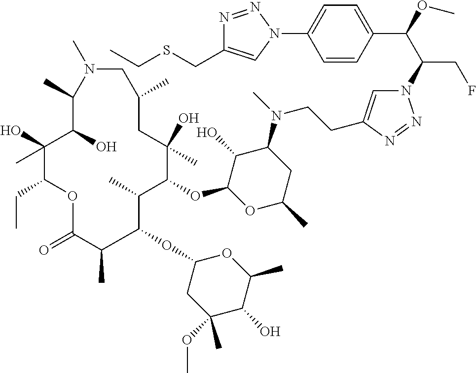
N1=NN(C(C(C2=CC=C(N3N=NC(CSCC)=C3)C=C2)OC)CF)C=C1CCN(C1C(O)C(OC2C(C)C(OC3CC(OC)(C)C(O)C(C)O3)C(C)C(=O)OC(CC)C(O)(C)C(O)C(C)N(C)CC(C)CC2(O)C)OC(C)C1)C
